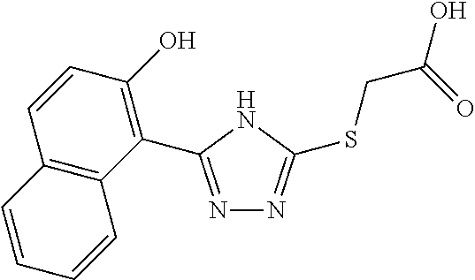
N1=C(C2=C(O)C=CC3=C2C=CC=C3)NC(SCC(=O)O)=N1
